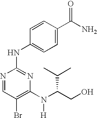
N1=CC(Br)=C(N(C(CO)C(C)C)[H])N=C1NC1=CC=C(C(N)=O)C=C1
